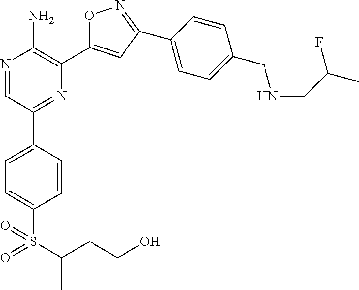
N1=CC(C2=CC=C(S(C(CCO)C)(=O)=O)C=C2)=NC(C2=CC(C3=CC=C(CNCC(C)F)C=C3)=NO2)=C1N
